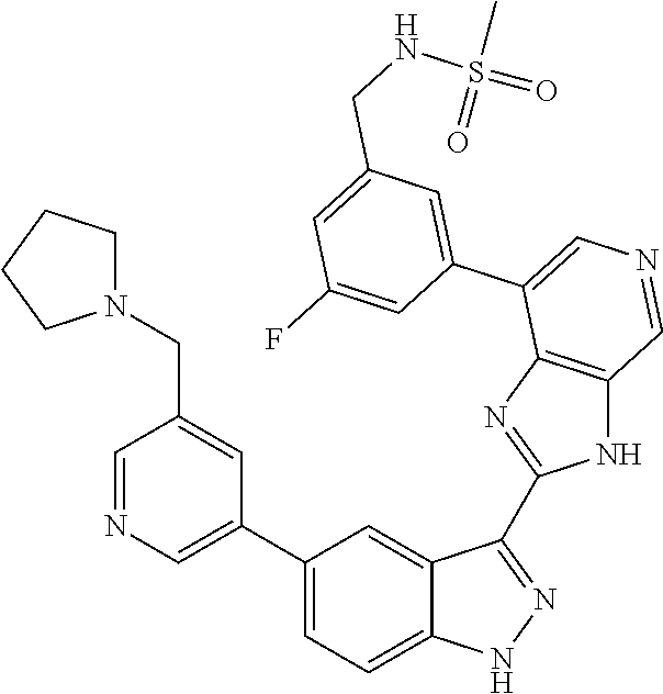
C1(C2=CN=CC(CN3CCCC3)=C2)=CC=C2C(=C1)C(C1=NC3=C(N1)C=NC=C3C1=CC(CNS(=O)(C)=O)=CC(F)=C1)=NN2
